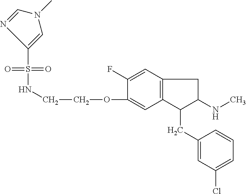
C1(OCCNS(=O)(=O)C2=CN(C)C=N2)=CC2=C(C=C1F)CC(NC)C2CC1=CC(Cl)=CC=C1
